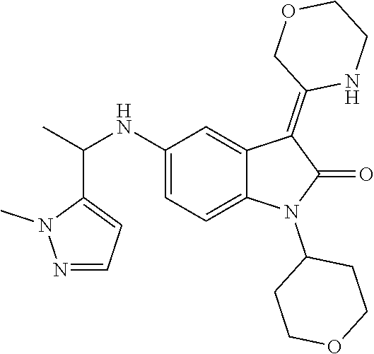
C1(NC(C)C2=CC=NN2C)=CC=C2C(=C1)C(=C1NCCOC1)C(=O)N2C1CCOCC1
